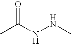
O=C(NNC)C
